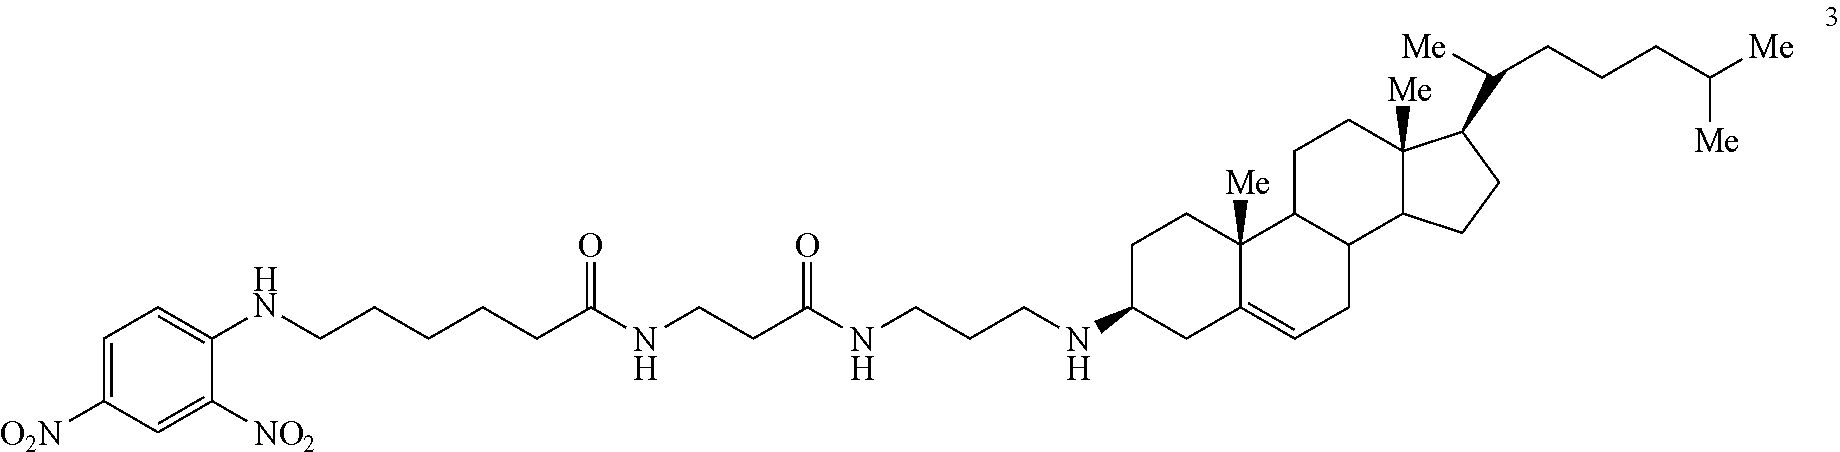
N(C1CC2=CCC3C(C2([Me])CC1)CCC1([Me])C3CCC1C([Me])CCCC([Me])[Me])CCCNC(CCNC(=O)CCCCCNC1=CC=C([O2N])C=C1[NO2])=O
